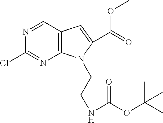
C12=C(C=NC(Cl)=N1)C=C(C(=O)OC)N2CCNC(OC(C)(C)C)=O
